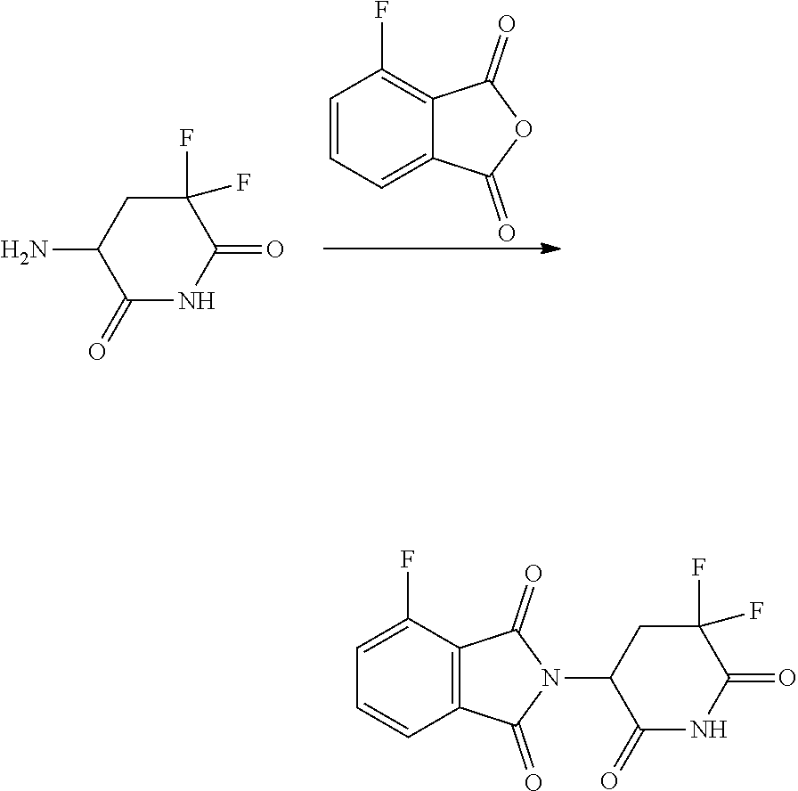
C1=CC=C2C(=C1F)C(=O)OC2=O.C1(=O)NC(=O)C(F)(F)CC1N.C1(=O)NC(=O)C(F)(F)CC1N1C(=O)C2=C(C(F)=CC=C2)C1=O
